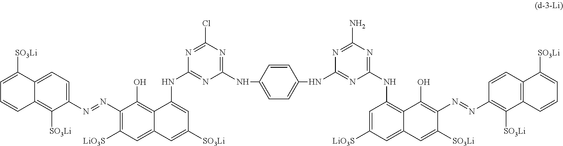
C1=C([SO3Li])C2=CC=C(N=NC3=C([LiO3S])C=C4C(=C3O)C(NC3=NC(NC5=CC=C(NC6=NC(NC7=C8C(=CC([LiO3S])=C7)C=C([SO3Li])C(N=NC7=C([SO3Li])C9=C(C=C7)C([SO3Li])=CC=C9)=C8O)=NC(N)=N6)C=C5)=NC(Cl)=N3)=CC([SO3Li])=C4)C([SO3Li])=C2C=C1
